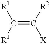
C(=C([R2])[X])([R1])[R1]
